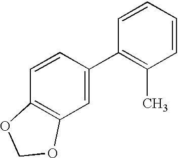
C1=CC=CC(C2=CC3=C(C=C2)OCO3)=C1C
